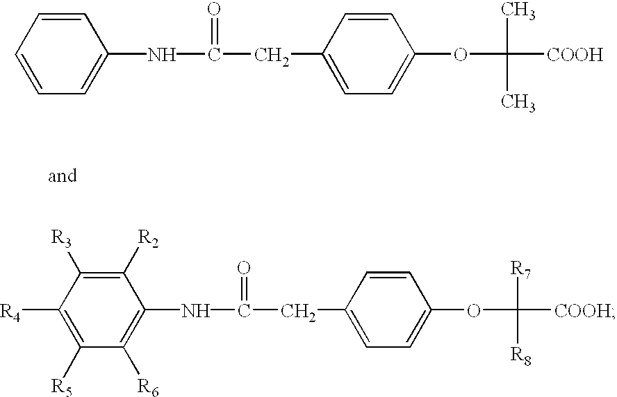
C1=C(NC(CC2=CC=C(OC(C)(C)[COOH])C=C2)=O)C=CC=C1.C1([R6])=C(NC(CC2=CC=C(OC([R7])([R8])[COOH])C=C2)=O)C([R2])=C([R3])C([R4])=C1[R5]
